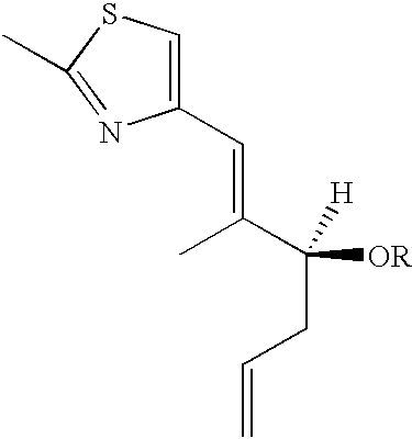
C(=C(C([H])([OR])CC=C)C)C1=CSC(C)=N1
